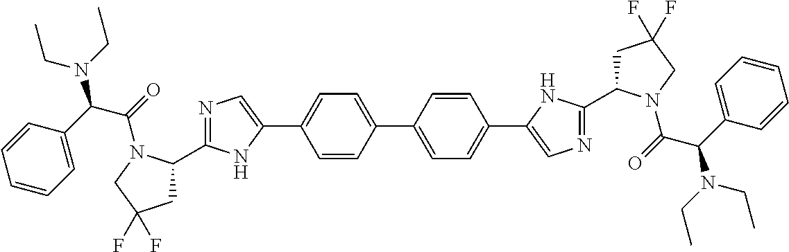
C1(C2=NC=C(C3=CC=C(C4=CC=C(C5=CN=C(C6CC(F)(F)CN6C(C(N(CC)CC)C6=CC=CC=C6)=O)N5)C=C4)C=C3)N2)CC(F)(F)CN1C(=O)C(C1=CC=CC=C1)N(CC)CC
